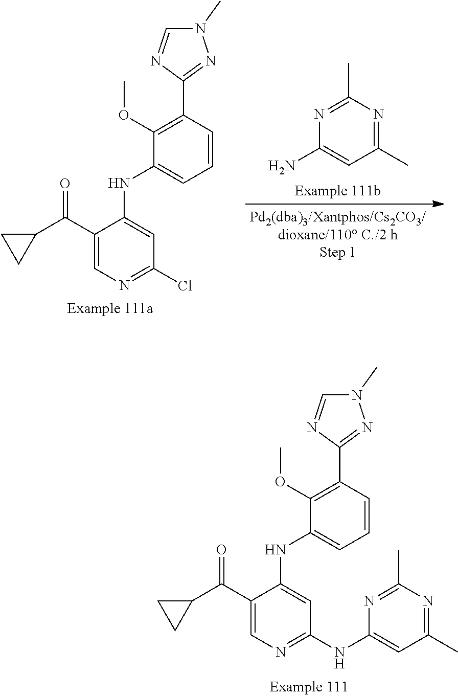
C1(OC)=C(C2=NN(C)C=N2)C=CC=C1NC1=CC(NC2=CC(C)=NC(C)=N2)=NC=C1C(C1CC1)=O.C1(OC)=C(C2=NN(C)C=N2)C=CC=C1NC1=CC(Cl)=NC=C1C(C1CC1)=O.N1=C(C)N=C(C)C=C1N
